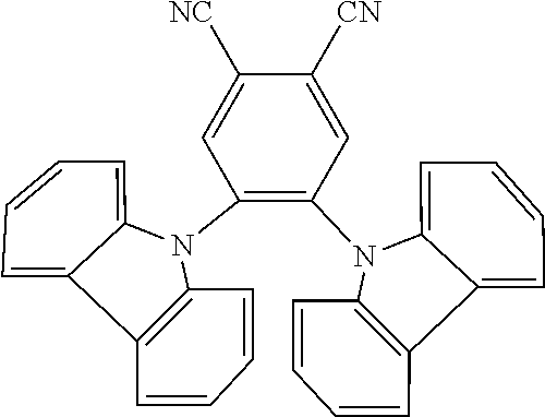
C1([CN])=CC(N2C3=CC=CC=C3C3=C2C=CC=C3)=C(N2C3=CC=CC=C3C3=C2C=CC=C3)C=C1[NC]
